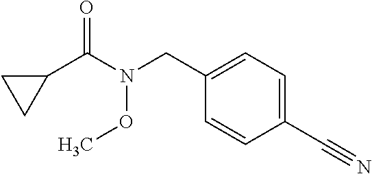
C1=CC(C#N)=CC=C1CN(C(C1CC1)=O)OC
